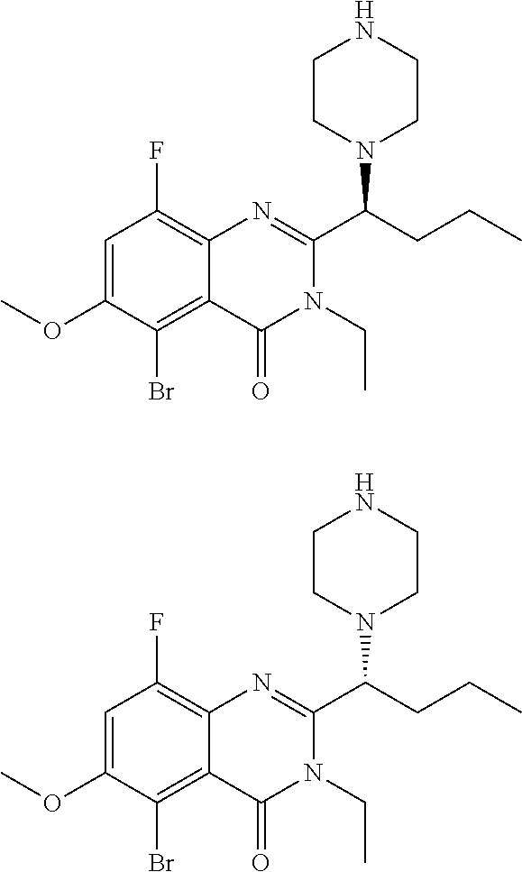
C12=C(Br)C(OC)=CC(F)=C1N=C(C(CCC)N1CCNCC1)N(CC)C2=O.C12=C(Br)C(OC)=CC(F)=C1N=C(C(CCC)N1CCNCC1)N(CC)C2=O
